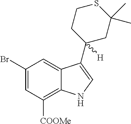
C1(Br)=CC([COOMe])=C2C(=C1)C(C1([H])CC(C)(C)SCC1)=CN2
